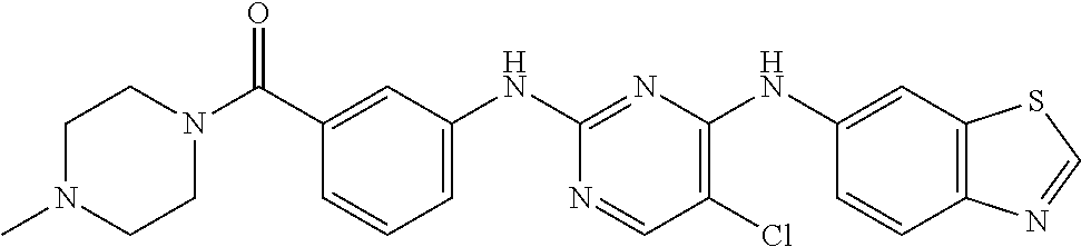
C12=C(C=CC(NC3=C(Cl)C=NC(NC4=CC=CC(C(N5CCN(C)CC5)=O)=C4)=N3)=C1)N=CS2
